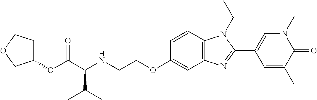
C1=CC2=C(C=C1OCCNC(C(OC1CCOC1)=O)C(C)C)N=C(C1=CN(C)C(=O)C(C)=C1)N2CC
